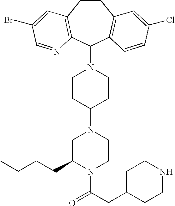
C1CC(N2CC(CCCC)N(C(CC3CCNCC3)=O)CC2)CCN1C1C2=C(CCC3=C1C=CC(Cl)=C3)C=C(Br)C=N2
